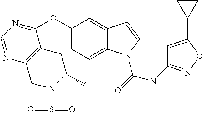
C12=C(C(OC3=CC=C4C(=C3)C=CN4C(=O)NC3=NOC(C4CC4)=C3)=NC=N1)CC(C)N(S(=O)(=O)C)C2
